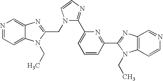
N1=CC=C2C(=C1)N=C(CN1C(C3=CC=CC(C4=NC5=C(N4CC)C=CN=C5)=N3)=NC=C1)N2CC
